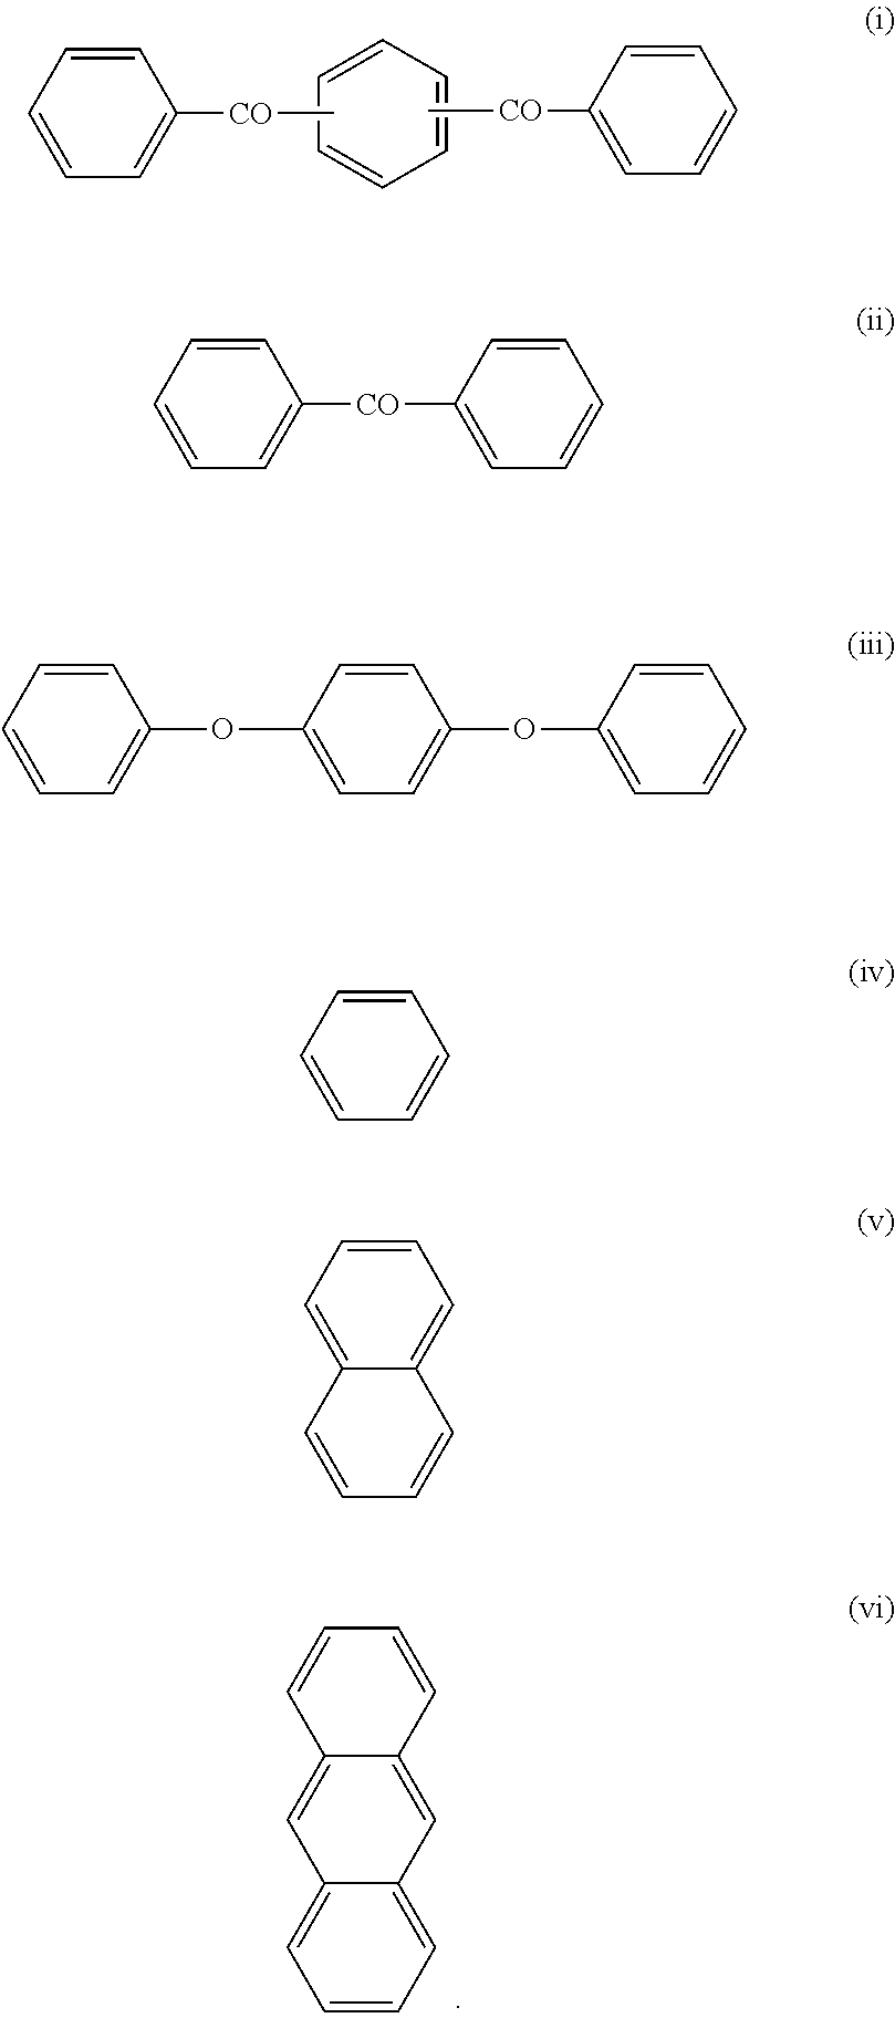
C1=CC=CC=C1.C1=CC=CC=C1[CO]C.C1=CC([CO]C)=CC=C1.C12=CC=CC=C1C=CC=C2.C1=CC=C2C(=C1)C=C1C(=C2)C=CC=C1.C1=CC([CO]C2=CC=CC=C2)=CC=C1.C1=CC(OC2=CC=CC=C2)=CC=C1OC1=CC=CC=C1.C1=CC=CC=C1
